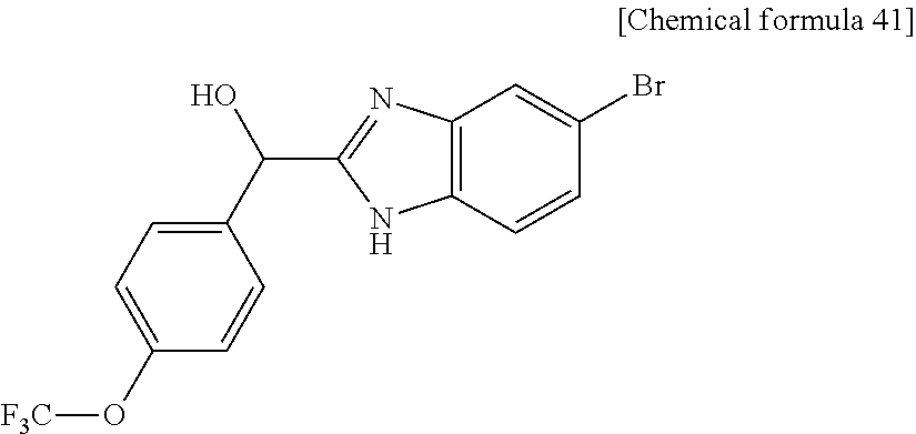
C1(C(O)C2=NC3=C(N2)C=CC(Br)=C3)=CC=C(O[F3C])C=C1
